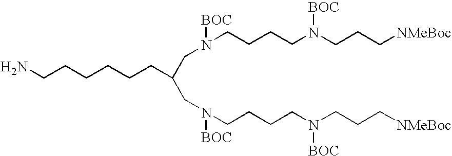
NCCCCCCC(CN([BOC])CCCCN(CCC[NMeBoc])[BOC])CN([BOC])CCCCN(CCC[NMeBoc])[BOC]
